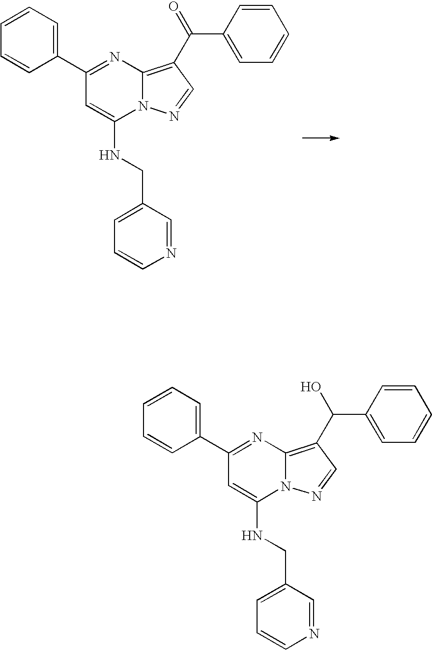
C1=CC=C(C2=NC3=C(C(C4=CC=CC=C4)O)C=NN3C(NCC3=CC=CN=C3)=C2)C=C1.C1=CC=C(C2=NC3=C(C(C4=CC=CC=C4)=O)C=NN3C(NCC3=CC=CN=C3)=C2)C=C1
